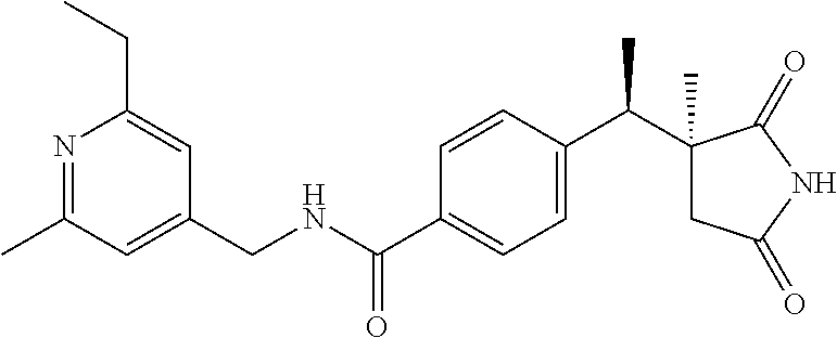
N1=C(C)C=C(CNC(C2=CC=C(C(C3(C)CC(=O)NC3=O)C)C=C2)=O)C=C1CC
